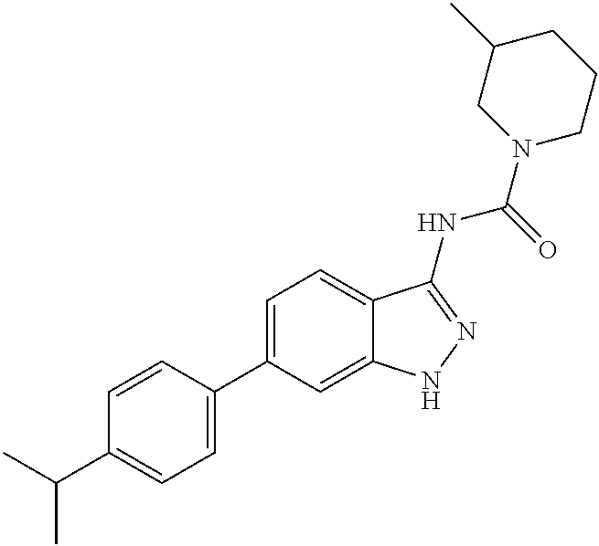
C1=CC(C2=CC=C3C(=C2)NN=C3NC(N2CCCC(C)C2)=O)=CC=C1C(C)C
